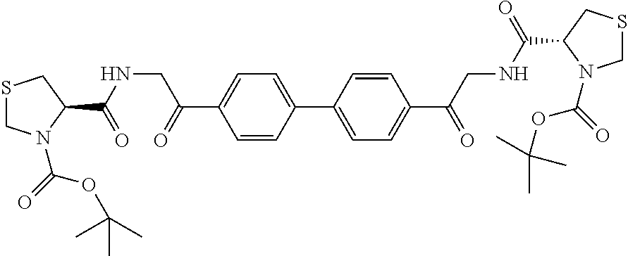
C1=CC(C2=CC=C(C(CNC(C3N(C(=O)OC(C)(C)C)CSC3)=O)=O)C=C2)=CC=C1C(=O)CNC(C1CSCN1C(=O)OC(C)(C)C)=O
